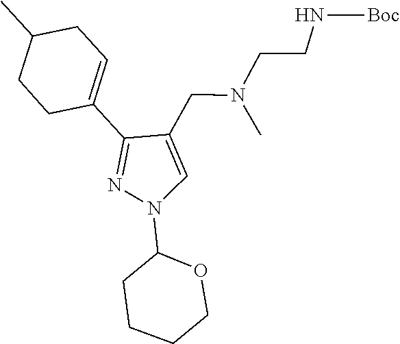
CN(CC1=CN(C2CCCCO2)N=C1C1=CCC(C)CC1)CCN[Boc]
